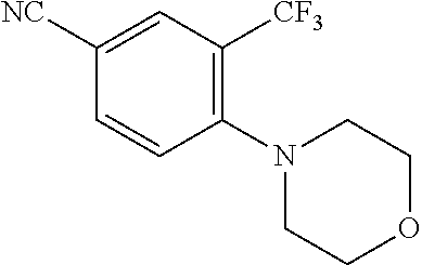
C1([NC])=CC([CF3])=C(N2CCOCC2)C=C1
